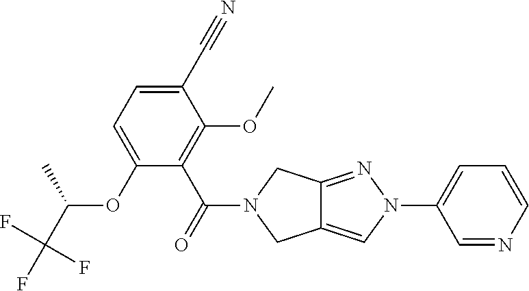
O(C1=CC=C(C#N)C(OC)=C1C(=O)N1CC2=CN(C3=CC=CN=C3)N=C2C1)C(C(F)(F)F)C
